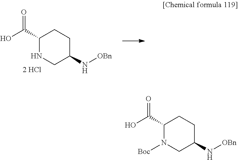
C1(C(=O)O)NCC(N[OBn])CC1.C1(C(=O)O)N([Boc])CC(N[OBn])CC1
